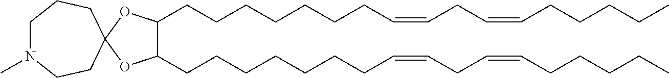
C1(CCCCCCCC=CCC=CCCCCC)C(CCCCCCCC=CCC=CCCCCC)OC2(O1)CCCN(C)CC2
